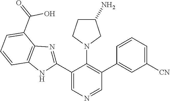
C1(C(=O)O)=CC=CC2=C1N=C(C1=CN=CC(C3=CC([CN])=CC=C3)=C1N1CC(N)CC1)N2
